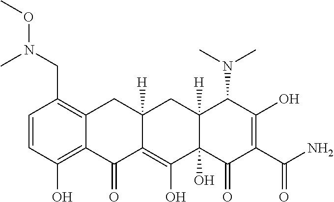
C1=CC(O)=C2C(=C1CN(OC)C)CC1([H])C(=C(O)C3(O)C([H])(C1)C(N(C)C)C(O)=C(C(N)=O)C3=O)C2=O
